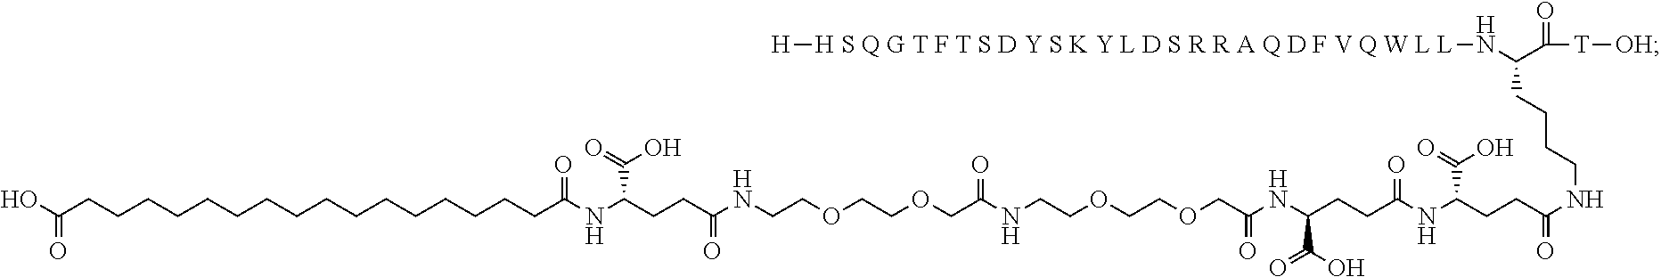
C(COCC(NCCOCCOCC(NC(CCC(NC(CCC(=O)NCCCCC(N[H S Q G T F T S D Y S K Y L D S R R A Q D F V Q W L L][H])C([T][OH])=O)C(=O)O)=O)C(O)=O)=O)=O)OCCNC(CCC(C(=O)O)NC(=O)CCCCCCCCCCCCCCCCC(O)=O)=O
